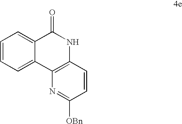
C1=C2C(=CC=C1)C(=O)NC1=C2N=C([OBn])C=C1
